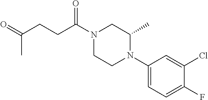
C1(N2CCN(C(CCC(=O)C)=O)CC2C)=CC=C(F)C(Cl)=C1
